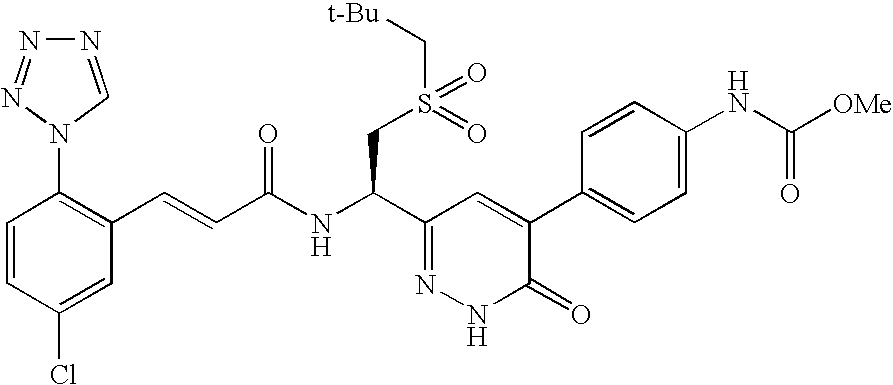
C1=CC(Cl)=CC(C=CC(NC(C2=NNC(=O)C(C3=CC=C(NC([OMe])=O)C=C3)=C2)CS(C[t-Bu])(=O)=O)=O)=C1N1C=NN=N1
